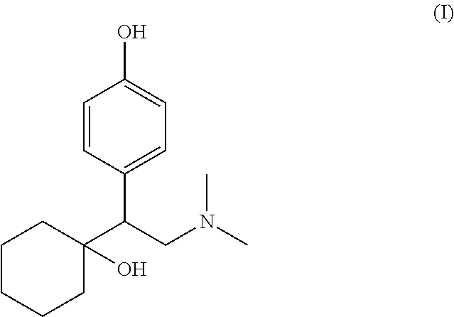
C1=CC(C(CN(C)C)C2(O)CCCCC2)=CC=C1O
